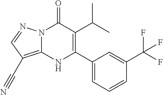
N12C(=C(C#N)C=N1)NC(C1=CC=CC(C(F)(F)F)=C1)=C(C(C)C)C2=O
